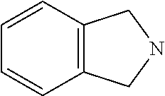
C1=CC2=C(C=C1)CNC2
